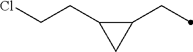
C1(CC)C(CCCl)C1
